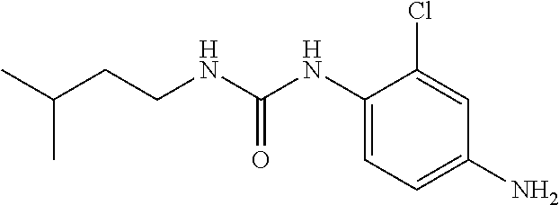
NC1=CC=C(NC(NCCC(C)C)=O)C(Cl)=C1
